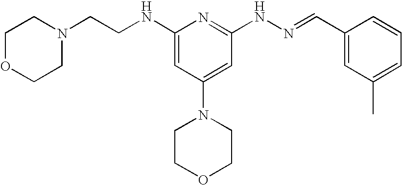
N1(CCNC2=CC(N3CCOCC3)=CC(NN=CC3=CC(C)=CC=C3)=N2)CCOCC1
